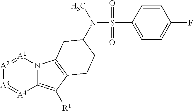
[A4]1=[A3][A2]=[A1]N2C1=C([R1])C1=C2CC(N(C)S(C2=CC=C(F)C=C2)(=O)=O)CC1
